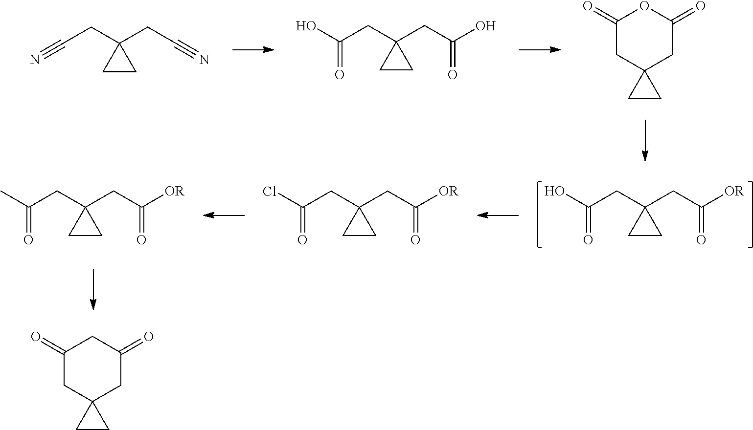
C1C2(CC(=O)OC1=O)CC2.C(#N)CC1(CC#N)CC1.C(=O)(O)CC1(CC(O)=O)CC1.C(=O)(O)CC1(CC([OR])=O)CC1.C(=O)(C)CC1(CC([OR])=O)CC1.C(=O)(Cl)CC1(CC([OR])=O)CC1.C1C2(CC(=O)CC1=O)CC2
